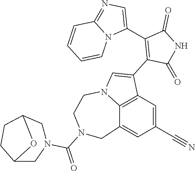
C12=C3C=C(C#N)C=C1CN(C(=O)N1CC4CCC(C1)O4)CCN2C=C3C1=C(C2=CN=C3N2C=CC=C3)C(=O)NC1=O
